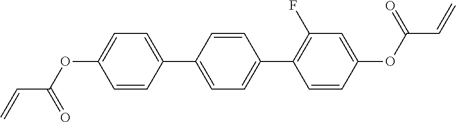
C1=CC(C2=CC=C(C3=C(F)C=C(OC(C=C)=O)C=C3)C=C2)=CC=C1OC(=O)C=C
